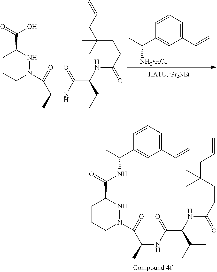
C1CCN(C(=O)C(C)NC(=O)C(C(C)C)NC(=O)CCC(CC=C)(C)C)NC1C(=O)O.C1(C=C)=CC=CC(C(C)[NH2HCl])=C1.C1CCN(C(=O)C(C)NC(=O)C(C(C)C)NC(=O)CCC(CC=C)(C)C)NC1C(=O)NC(C1=CC(C=C)=CC=C1)C
